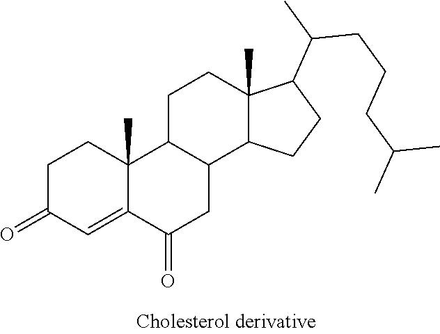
C1C(=O)C=C2C(C)(C1)C1C(CC2=O)C2C(C)(CC1)C(C(CCCC(C)C)C)CC2
